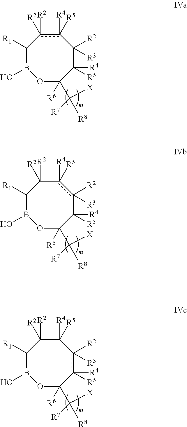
C1([R1])B(O)OC([R6])(C([R7])([X])[R8])C([R5])([R4])C([R2])([R3])c([R5])([R4])c1([R2])[R2].C1([R1])B(O)OC([R6])(C([R7])([X])[R8])C([R5])([R4])c([R2])([R3])c([R5])([R4])C1([R2])[R2].C1([R1])B(O)OC([R6])(C([R7])([X])[R8])c([R5])([R4])c([R2])([R3])C([R5])([R4])C1([R2])[R2]
